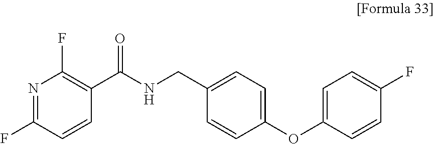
N1=C(F)C=CC(C(NCC2=CC=C(OC3=CC=C(F)C=C3)C=C2)=O)=C1F
